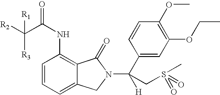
C1=CC=C2C(=C1NC(=O)C([R2])([R3])[R1])C(=O)N(C(C1=CC(OCC)=C(OC)C=C1)([H])CS(C)(=O)=O)C2
